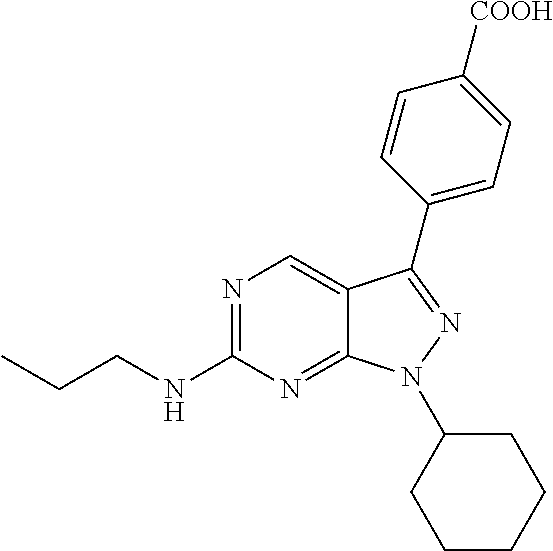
N1=C(NCCC)N=C2C(=C1)C(C1=CC=C([COOH])C=C1)=NN2C1CCCCC1
